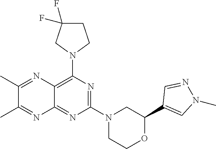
N1=C(N2CC(C3=CN(C)N=C3)OCC2)N=C2C(=C1N1CCC(F)(F)C1)N=C(C)C(C)=N2
